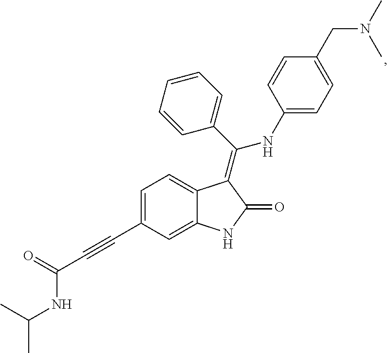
C1=C(C#CC(NC(C)C)=O)C=C2C(=C1)C(=C(C1=CC=CC=C1)NC1=CC=C(CN(C)C)C=C1)C(=O)N2
